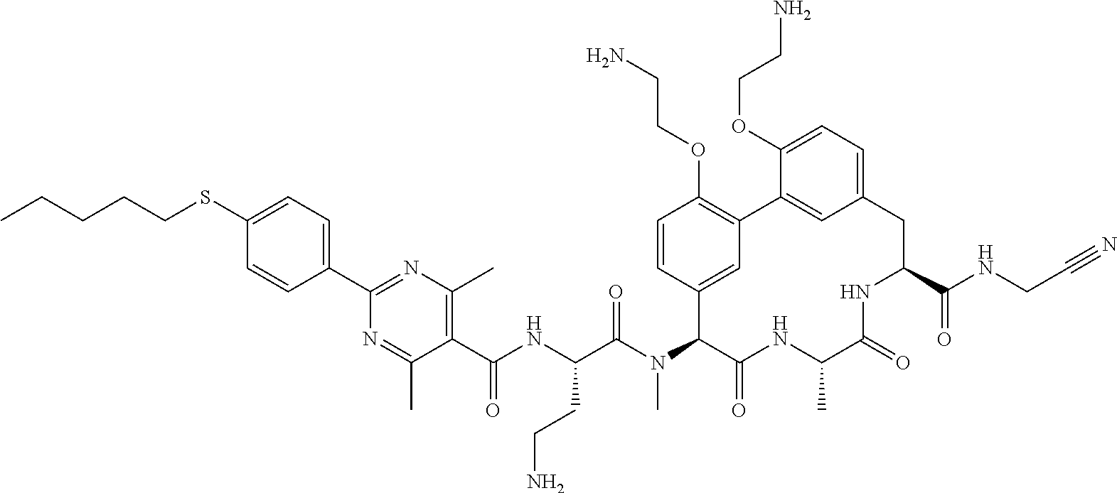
C1(C(NC(C(N(C2C(=O)NC(C)C(=O)NC(C(NCC#N)=O)CC3=CC=C(OCCN)C(=C3)C3=C(OCCN)C=CC2=C3)C)=O)CCN)=O)=C(C)N=C(C2=CC=C(SCCCCC)C=C2)N=C1C
